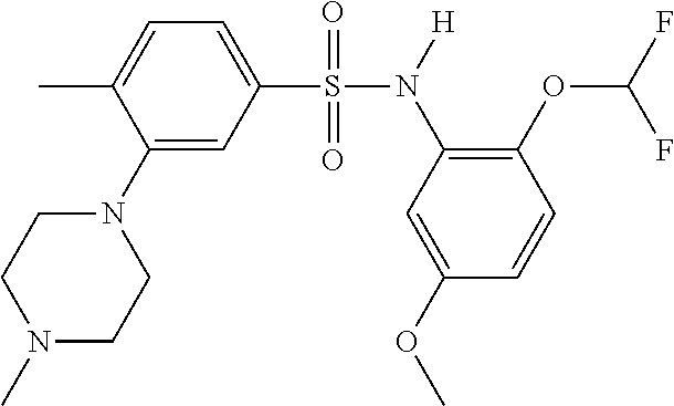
C1(S(N(C2=C(OC(F)F)C=CC(OC)=C2)[H])(=O)=O)=CC=C(C)C(N2CCN(C)CC2)=C1
